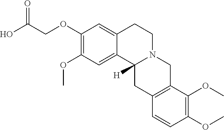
O=C(COC1=C(OC)C=C2C(=C1)CCN1C2([H])CC2=C(C1)C(OC)=C(OC)C=C2)O
